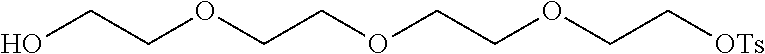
OCCOCCOCCOCC[OTs]
